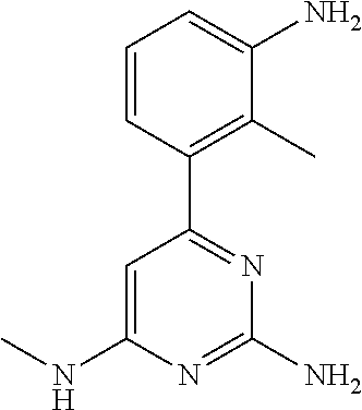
C1=CC(C2=NC(N)=NC(NC)=C2)=C(C)C(N)=C1
